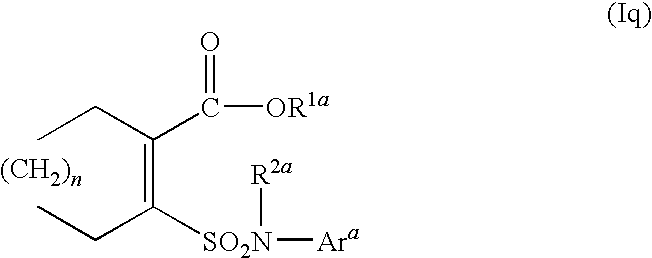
CCC(=C(CC)[SO2N]([Ara])[R2a])C([OR1a])=O
